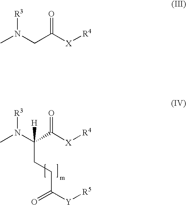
CN(CC([X][R4])=O)[R3].CN(C(C([X][R4])=O)([H])CCC([Y][R5])=O)[R3]
